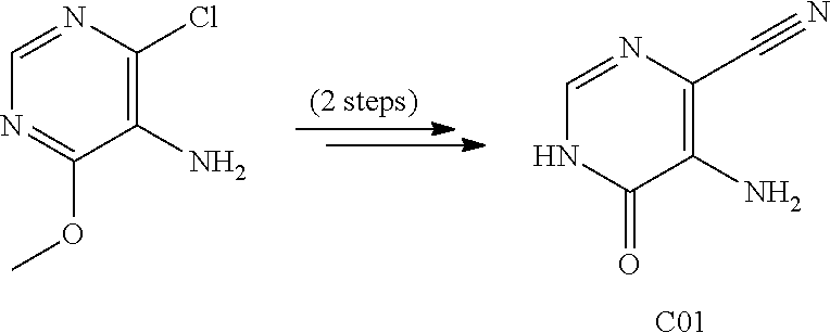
C1(N)=C(C#N)N=CNC1=O.[C01].C1(N)=C(Cl)N=CN=C1OC
